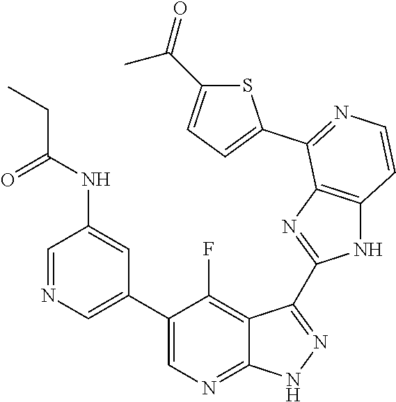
C1=NC=C(C2=CN=C3C(=C2F)C(C2=NC4=C(N2)C=CN=C4C2=CC=C(C(=O)C)S2)=N[N H]3)C=C1NC(CC)=O
